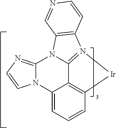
C12=C3C=CC=C1N1C(=NC=C1)N1C2=N([Ir]3)C2=C1C=NC=C2
